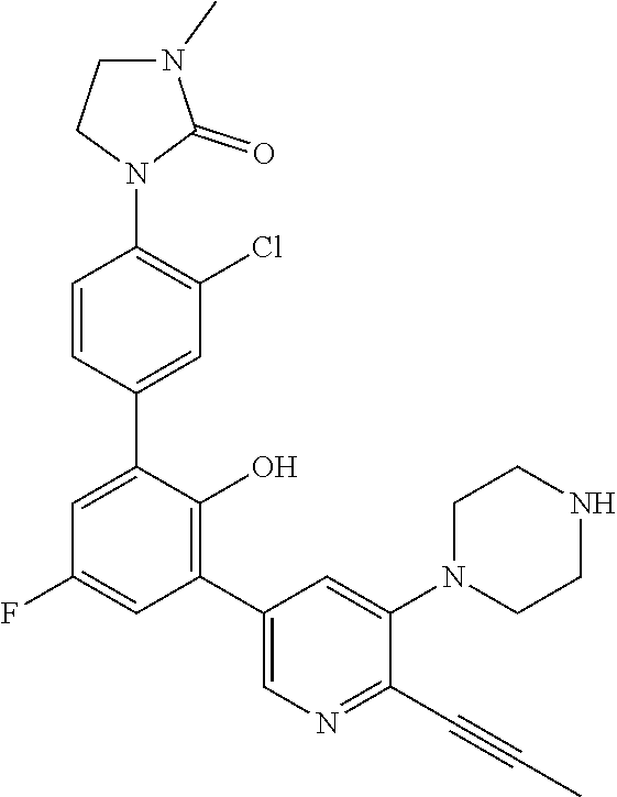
C1=C(C2=CC(Cl)=C(N3C(=O)N(C)CC3)C=C2)C(O)=C(C2=CN=C(C#CC)C(N3CCNCC3)=C2)C=C1F
